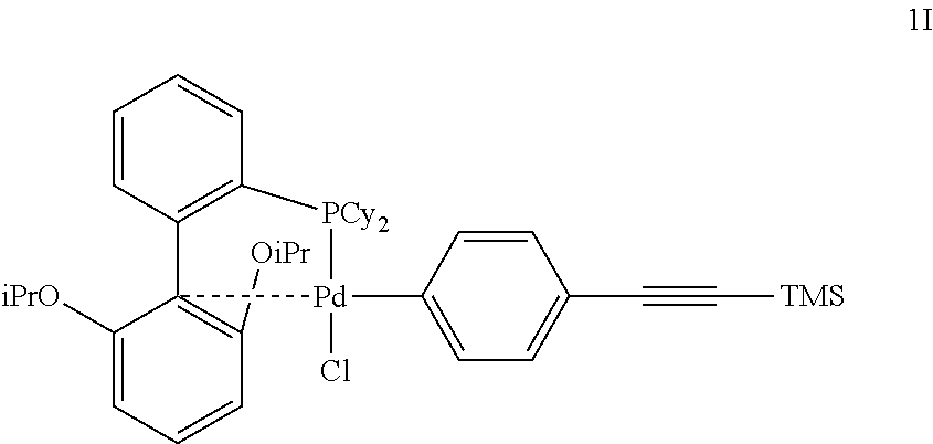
[OiPr]C1=C2(C3=C(C=CC=C3)[PCy2][Pd]2(C2=CC=C(C#C[TMS])C=C2)Cl)C([iPrO])=CC=C1
